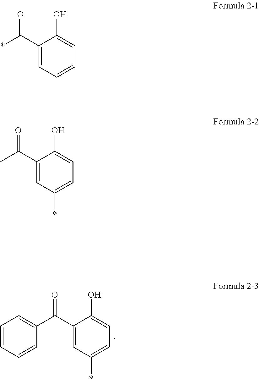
C1(C(C2=CC=CC=C2)=O)=CC(*)=CC=C1O.C1(C(*)=O)=CC=CC=C1O.C1(C(C)=O)=CC(*)=CC=C1O
